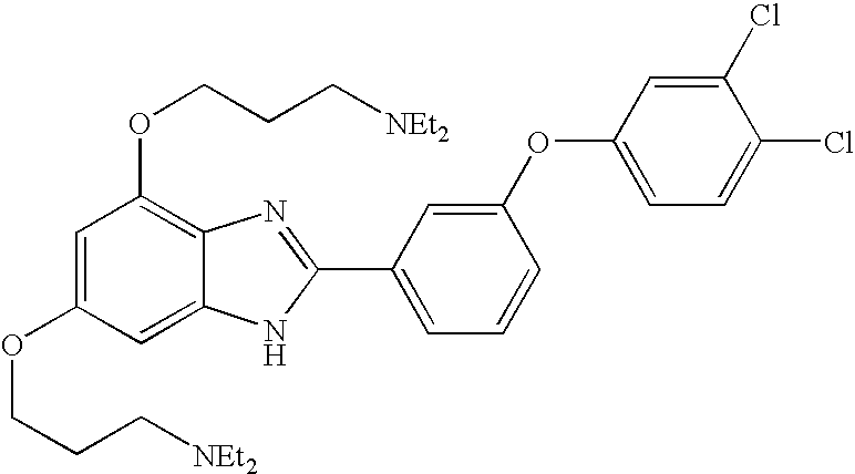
C1=C(OCCC[NEt2])C=C2C(=C1OCCC[NEt2])N=C(C1=CC=CC(OC3=CC=C(Cl)C(Cl)=C3)=C1)N2
